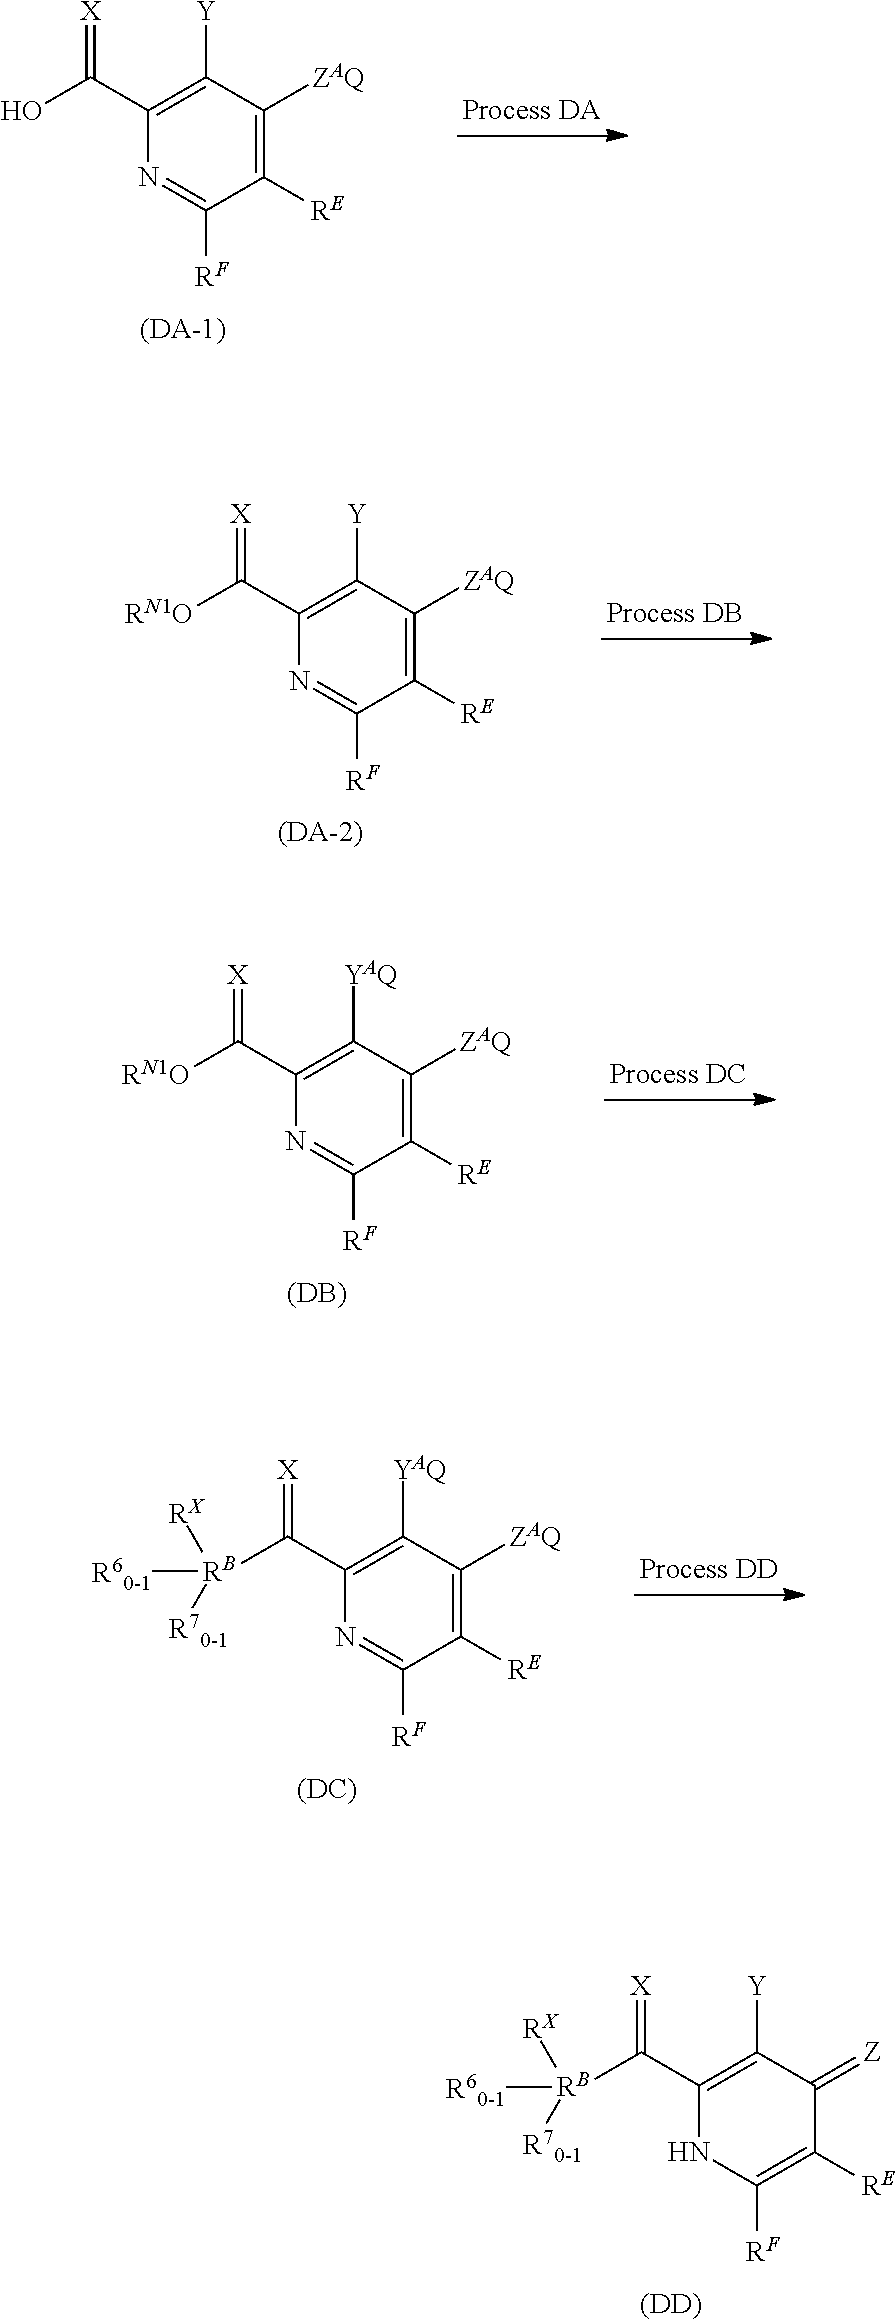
C1([RE])=C([ZAQ])C([Y])=C(C(O)=[X])N=C1[RF].[(DA-1)].C1([RE])=C([ZAQ])C([Y])=C(C([RN1O])=[X])N=C1[RF].[(DA-2)].C1([RE])=C([ZAQ])C([YAQ])=C(C([RN1O])=[X])N=C1[RF].[(DB)].C1([RE])=C([ZAQ])C([YAQ])=C(C([RB]([RX])([R70-1])[R60-1])=[X])N=C1[RF].[(DC)].C1([RE])=C([RF])NC(C([RB]([RX])([R70-1])[R60-1])=[X])=C([Y])C1=[Z].[(DD)]
